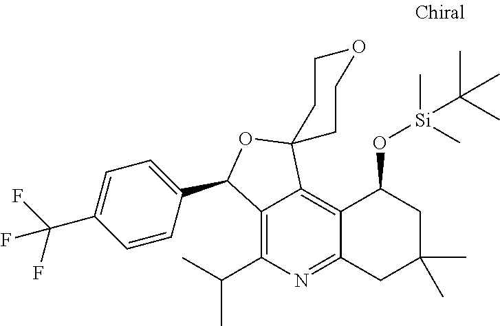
C12=C3C(=C(C(C)C)N=C1CC(C)(C)CC2O[Si](C)(C)C(C)(C)C)C(C1=CC=C(C(F)(F)F)C=C1)OC31CCOCC1
